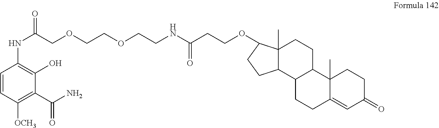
C1=CC([OCH3])=C(C(N)=O)C(O)=C1NC(=O)COCCOCCNC(CCOC1C2(C)C(CC1)C1C(CC2)C2(C)C(=CC(=O)CC2)CC1)=O
